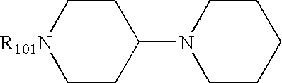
C1CC(N2CCCCC2)CC[R101N]1
